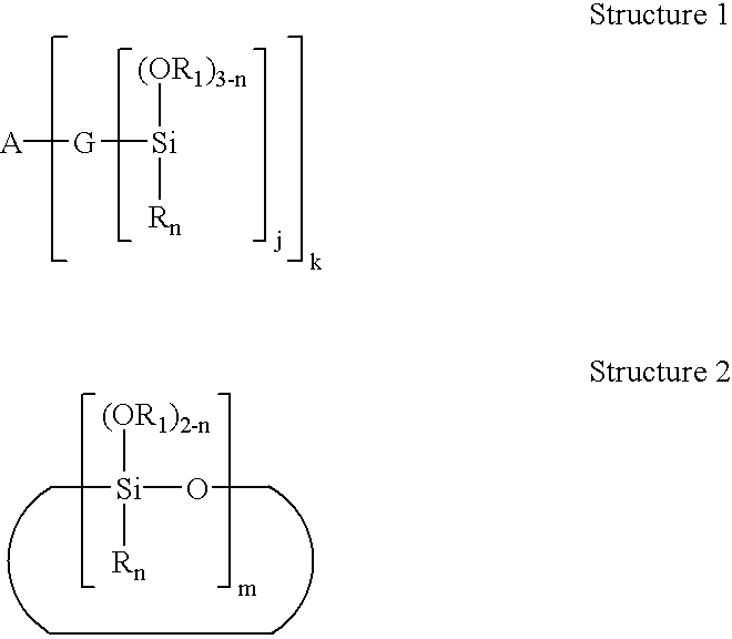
[A][G][Si]([Rn])[(OR1)3-n].C[Si]([Rn])([(OR1)2-n])OC
